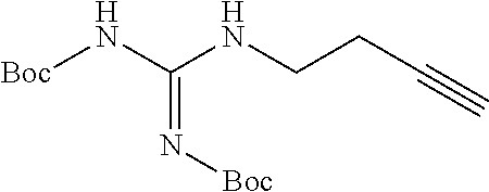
[Boc]NC(NCCC#C)=N[Boc]
